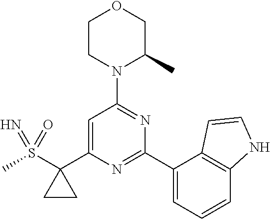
C1CN(C2=NC(C3=CC=CC4=C3C=CN4)=NC(C3(S(C)(=O)=N)CC3)=C2)C(C)CO1
